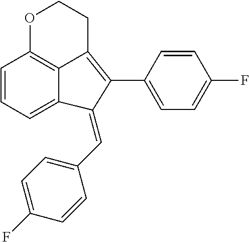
C1=CC=C2C3=C1OCCC3=C(C1=CC=C(F)C=C1)C2=CC1=CC=C(F)C=C1
